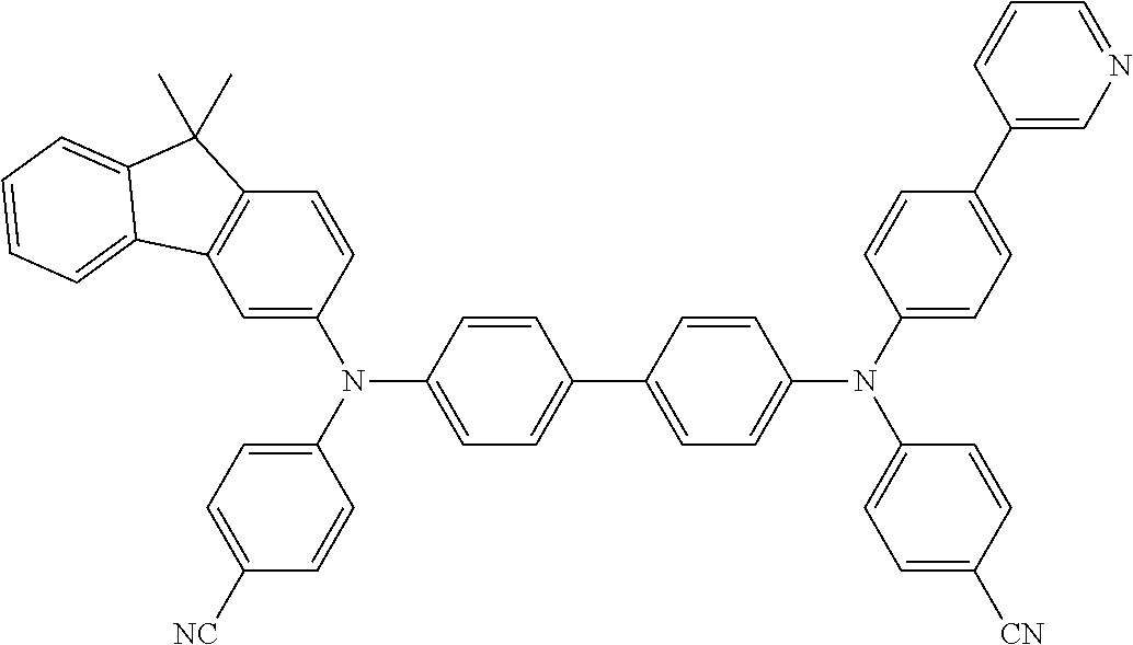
C1=C(N(C2=CC=C([NC])C=C2)C2=CC=C(C3=CC=C(N(C4=CC=C([CN])C=C4)C4=CC=C(C5=CN=CC=C5)C=C4)C=C3)C=C2)C=CC2=C1C1=CC=CC=C1C2(C)C
